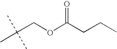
CC(COC(CCC)=O)(C)C
